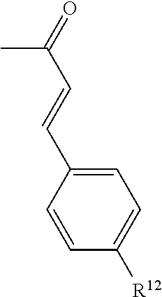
C1=C(C=CC(=O)C)C=CC([R12])=C1
